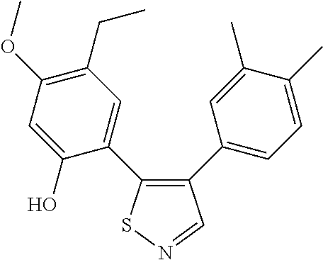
C1=C(O)C(C2=C(C3=CC=C(C)C(C)=C3)C=NS2)=CC(CC)=C1OC
